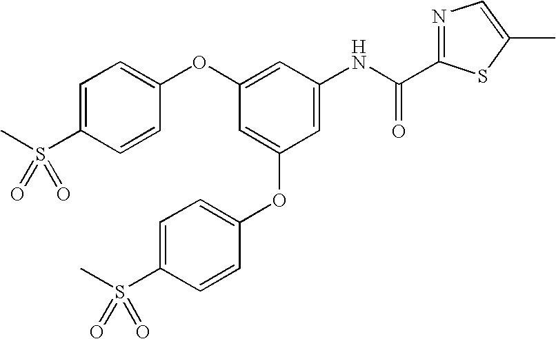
C1=C(S(C)(=O)=O)C=CC(OC2=CC(OC3=CC=C(S(C)(=O)=O)C=C3)=CC(NC(=O)C3=NC=C(C)S3)=C2)=C1
